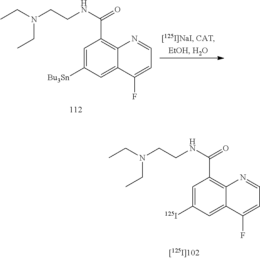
C1=C([Bu3Sn])C=C2C(=C1C(NCCN(CC)CC)=O)N=CC=C2F.C1=C([125I])C=C2C(=C1C(NCCN(CC)CC)=O)N=CC=C2F
